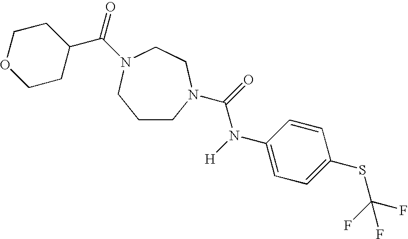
C1CN(C(=O)N([H])C2=CC=C(SC(F)(F)F)C=C2)CCN(C(=O)C2CCOCC2)C1
